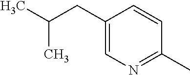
C1(CC(C)C)=CN=C(C)C=C1
